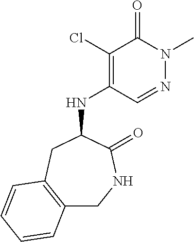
C12=C(CC(NC3=C(Cl)C(=O)N(C)N=C3)C(=O)NC1)C=CC=C2
